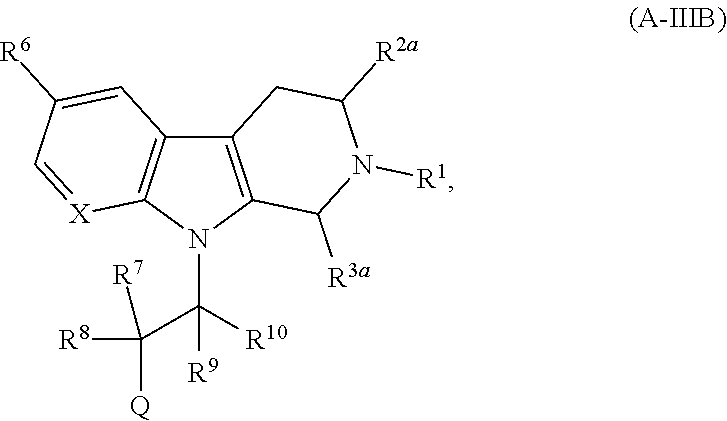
C12=C(C([R3a])N([R1])C([R2a])C1)N(C(C([R8])([R7])[Q])([R10])[R9])C1=C2C=C([R6])C=[X]1
